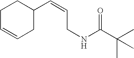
C1CC=CCC1C=CCNC(C(C)(C)C)=O
